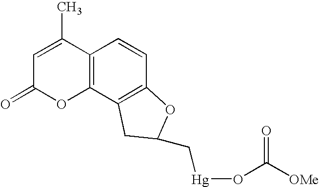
C12=C(C3=C(C=C1)OC(C[Hg]OC([OMe])=O)C3)OC(=O)C=C2C
